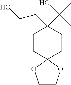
C1CC2(CCC1(CCO)C(C)(O)C)OCCO2
